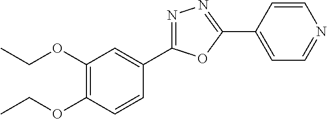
C1(C2=CC(OCC)=C(OCC)C=C2)=NN=C(C2=CC=NC=C2)O1
